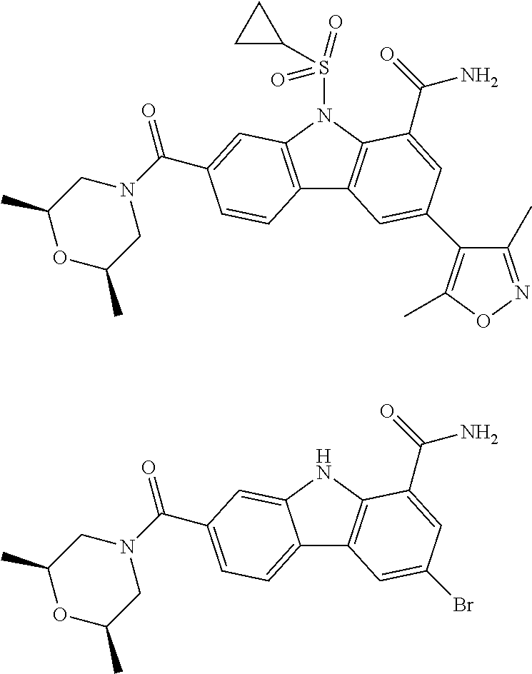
C12=C(N(S(C3CC3)(=O)=O)C3=C1C=C(C1=C(C)ON=C1C)C=C3C(=O)N)C=C(C(N1CC(C)OC(C)C1)=O)C=C2.C12=CC=C(C(N3CC(C)OC(C)C3)=O)C=C1NC1=C2C=C(Br)C=C1C(=O)N
